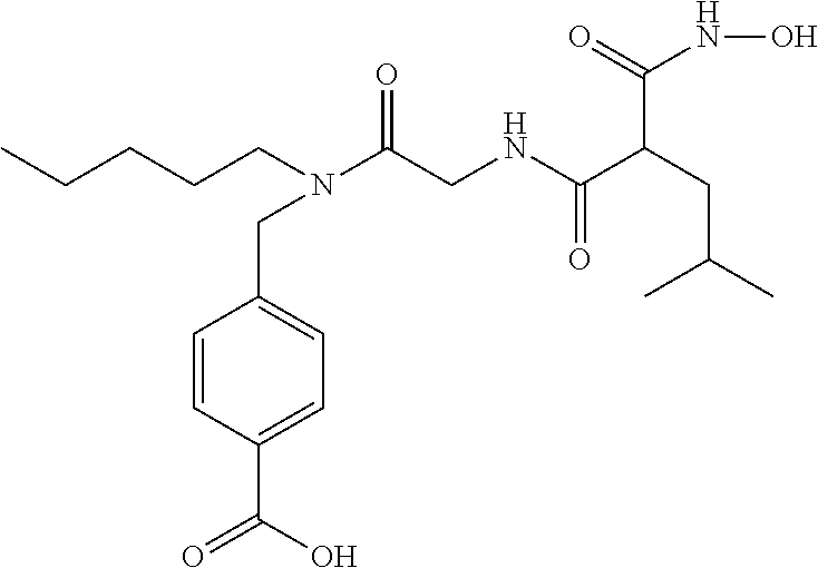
OC(=O)C1=CC=C(CN(CCCCC)C(CNC(C(C(NO)=O)CC(C)C)=O)=O)C=C1
